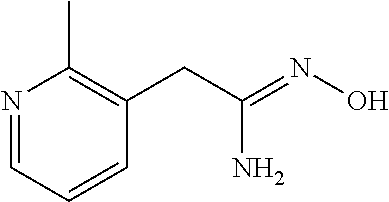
NC(=NO)CC1=C(C)N=CC=C1
